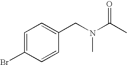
C1=C(Br)C=CC(CN(C(C)=O)C)=C1
